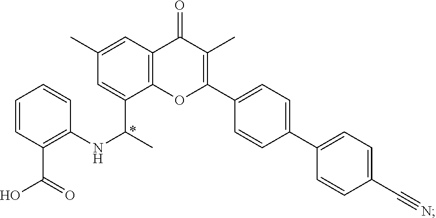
C12=C(C(C(C)NC3=C(C(O)=O)C=CC=C3)=CC(C)=C1)OC(C1=CC=C(C3=CC=C(C#N)C=C3)C=C1)=C(C)C2=O
